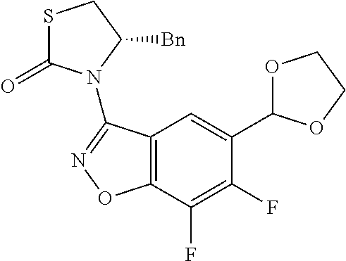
C12=C(C(F)=C(F)C(C3OCCO3)=C1)ON=C2N1C([Bn])CSC1=O
